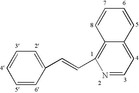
C1=CC=C(C=CC2=C3C(=CC=N2)C=CC=C3)C=C1
